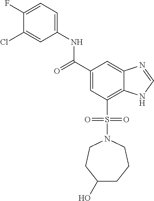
C1(F)=CC=C(NC(C2=CC(S(N3CCC(O)CCC3)(=O)=O)=C3C(=C2)N=CN3)=O)C=C1Cl
